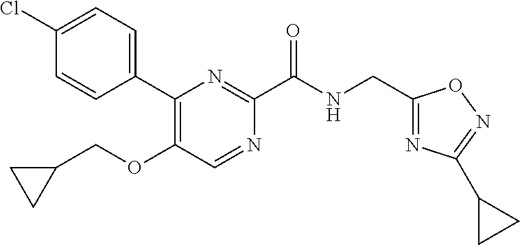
C1=CC(C2=C(OCC3CC3)C=NC(C(NCC3=NC(C4CC4)=NO3)=O)=N2)=CC=C1Cl
